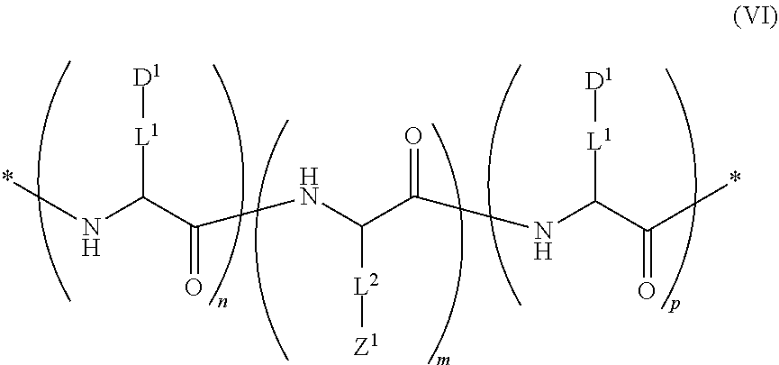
[D1][L1]C(N*)C(=O)NC(C(=O)NC([L1][D1])C(=O)*)[L2][Z1]
